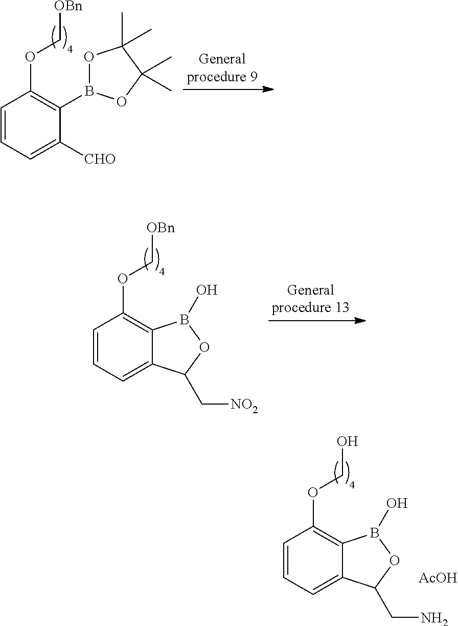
C1=CC=C([CHO])C(B2OC(C)(C)C(C)(C)O2)=C1OC[OBn].C1=CC=C2C(=C1OC[OBn])B(O)OC2C[NO2].C1=CC=C2C(=C1OCO)B(O)OC2CN.[AcOH]
